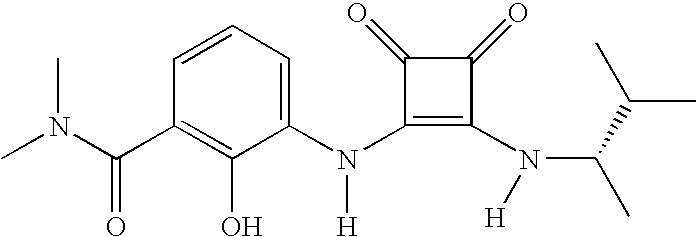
N(C1=C(N(C2=CC=CC(C(N(C)C)=O)=C2O)[H])C(=O)C1=O)([H])C(C(C)C)C
